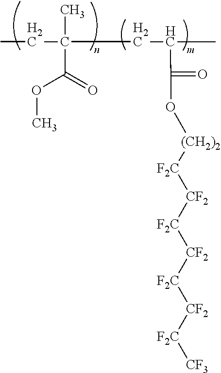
CCC(CC(C)C(=O)O[(CH2)2][F2C][CF2][F2C][CF2][F2C][CF2][F2C][CF3])(C)C(=O)OC
